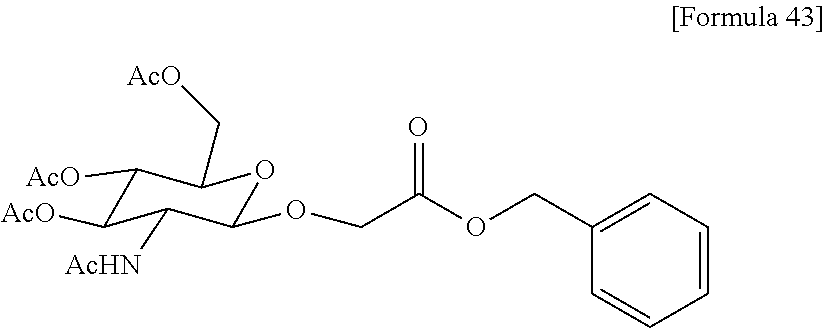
C1([AcO])C([AcO])C([AcHN])C(OCC(OCC2=CC=CC=C2)=O)OC1C[AcO]
